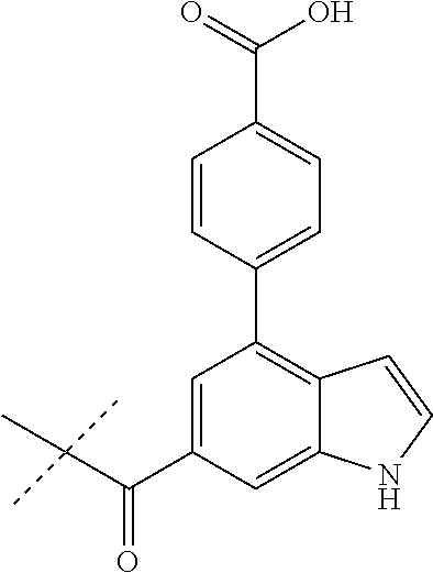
C1=CC(C2=C3C(=CC(C(C(C)(C)C)=O)=C2)NC=C3)=CC=C1C(=O)O
